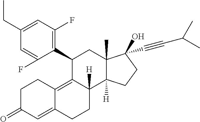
C(C)C1=CC(F)=C(C2C3=C4C(=CC(=O)CC4)CCC3([H])C3([H])C(C)(C2)C(O)(C#CC(C)C)CC3)C(F)=C1
